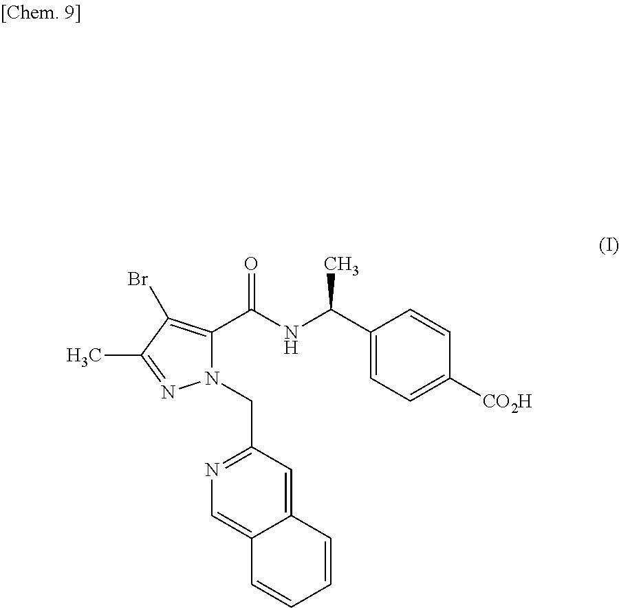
C12=CC(CN3C(C(NC(C4=CC=C([CO2H])C=C4)C)=O)=C(Br)C(C)=N3)=NC=C1C=CC=C2
